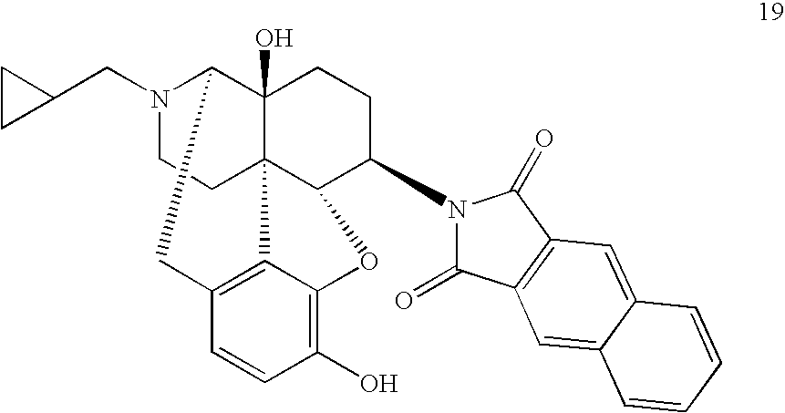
N1(CC2CC2)CCC23C4(O)C1CC1=C2C(=C(O)C=C1)OC3C(N1C(=O)C2=C(C1=O)C=C1C(=C2)C=CC=C1)CC4
